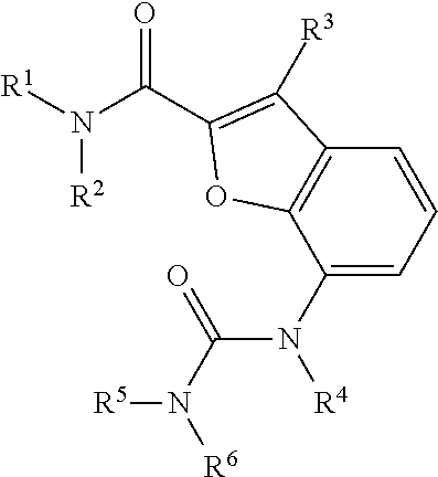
C(N([R1])[R2])(=O)C1=C([R3])C2=C(C(N(C(N([R5])[R6])=O)[R4])=CC=C2)O1
